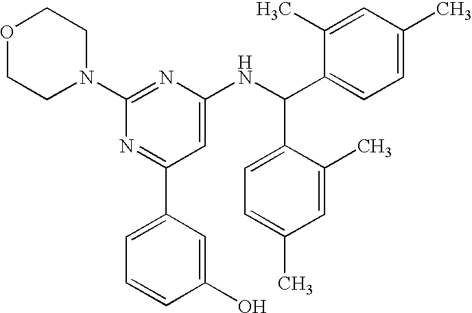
C1(N2CCOCC2)=NC(NC(C2=CC=C(C)C=C2C)C2=CC=C(C)C=C2C)=CC(C2=CC=CC(O)=C2)=N1
